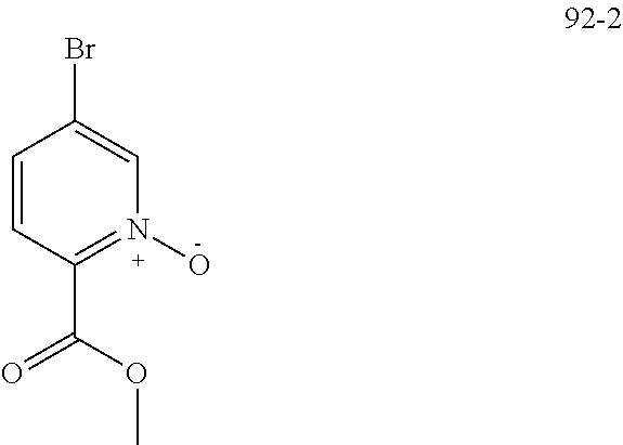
C1=CC(C(OC)=O)=N(O)C=C1Br
